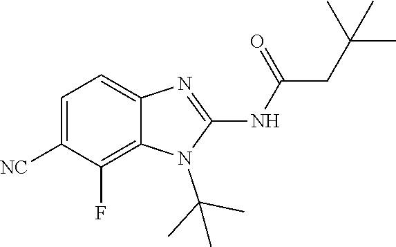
C1=C([NC])C(F)=C2C(=C1)N=C(NC(=O)CC(C)(C)C)N2C(C)(C)C
